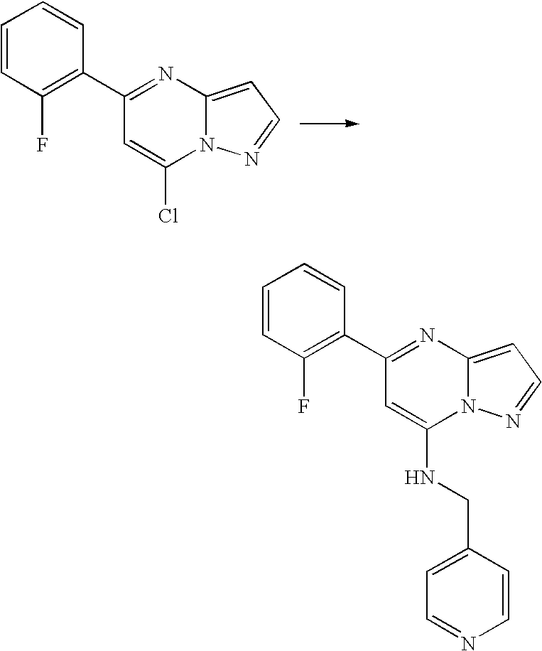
C1=CC(F)=C(C2=NC3=CC=NN3C(Cl)=C2)C=C1.C1=CC(F)=C(C2=NC3=CC=NN3C(NCC3=CC=NC=C3)=C2)C=C1
